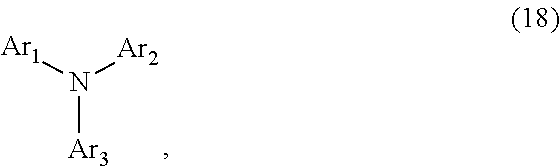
N([Ar3])([Ar1])[Ar2]
